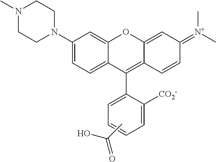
C1(N2CCN(C)CC2)=CC=C2C(=C1)OC1=CC(=[N+](C)C)C=CC1=C2C1=CC=CC=C1[CO2-].CC(=O)O
